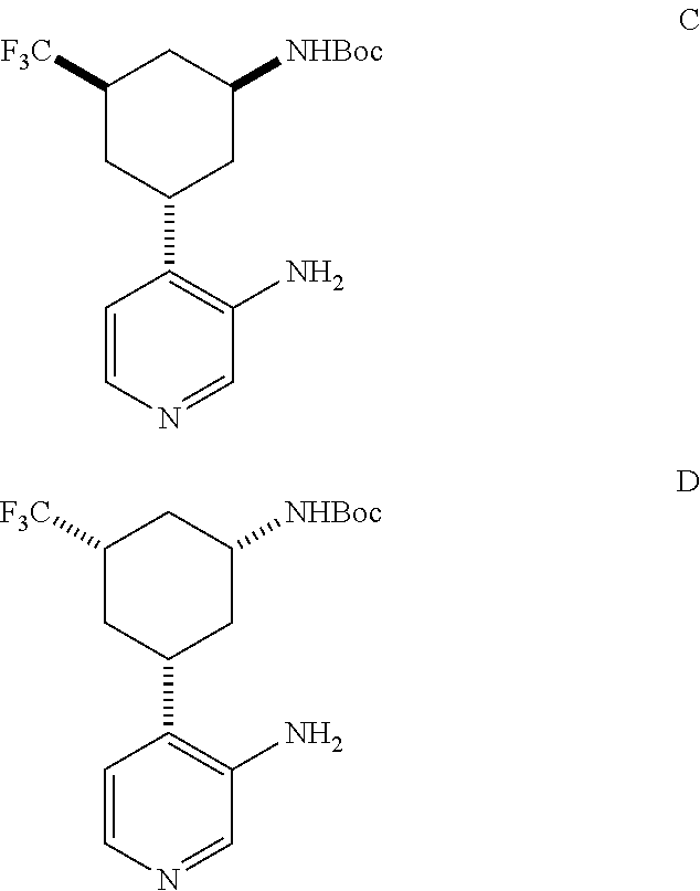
C1([F3C])CC(C2=C(N)C=NC=C2)CC([NHBoc])C1.C1([F3C])CC(C2=C(N)C=NC=C2)CC([NHBoc])C1
